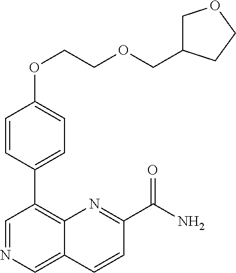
C1(OCCOCC2COCC2)=CC=C(C2=C3C(=CN=C2)C=CC(C(N)=O)=N3)C=C1
